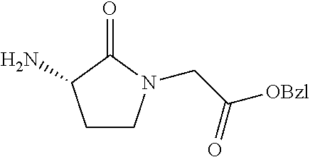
C1CN(CC([OBzl])=O)C(=O)C1N
